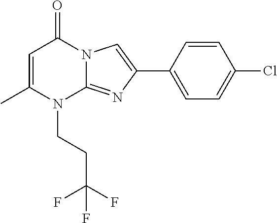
C1=C(C)N(CCC(F)(F)F)C2=NC(C3=CC=C(Cl)C=C3)=CN2C1=O
